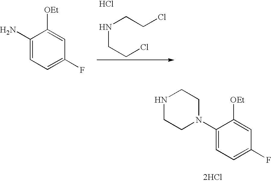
C1(N)=CC=C(F)C=C1[OEt].N(CCCl)CCCl.Cl.N1CCN(C2=CC=C(F)C=C2[OEt])CC1.[2HCl]
